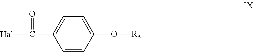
C1=CC(O[R5])=CC=C1C([Hal])=O
